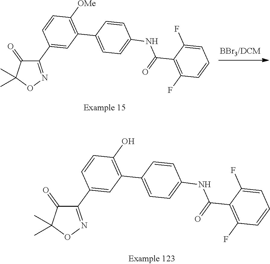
C1(C2=CC(C3=CC=C(NC(=O)C4=C(F)C=CC=C4F)C=C3)=C(O)C=C2)=NOC(C)(C)C1=O.C1(C2=CC(C3=CC=C(NC(=O)C4=C(F)C=CC=C4F)C=C3)=C([OMe])C=C2)=NOC(C)(C)C1=O
